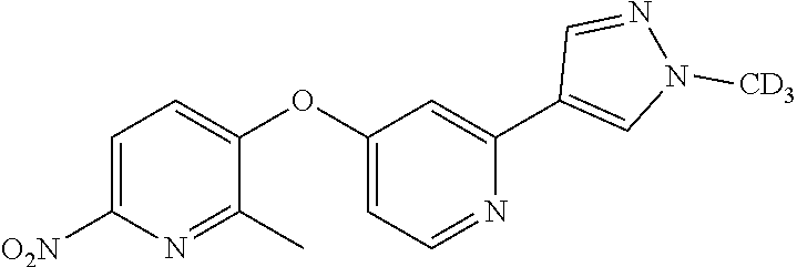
C1=C([O2N])N=C(C)C(OC2=CC=NC(C3=CN([CD3])N=C3)=C2)=C1
